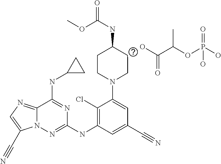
C12=NC=C(C#N)N1N=C(NC1=C(Cl)C(N3CCC(NC(=O)OC)CC3)=CC(C#N)=C1)N=C2NC1CC1.OC(C(OP(O)(O)=O)C)=O
